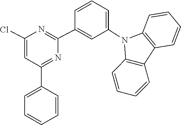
C12=C(C=CC=C1)C1=C(C=CC=C1)N2C1=CC=CC(C2=NC(Cl)=CC(C3=CC=CC=C3)=N2)=C1
